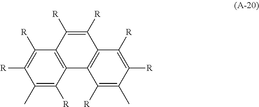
C1([R])=C([R])C(C)=C([R])C2=C1C([R])=C([R])C1=C2C([R])=C(C)C([R])=C1[R]
